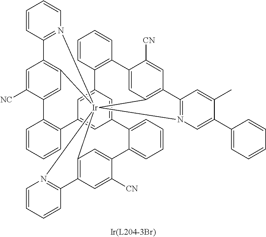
C1=CC2=C(C=C1)C1=CC3=C(C=C1[CN])C1=N(C=C(C4=CC=CC=C4)C(C)=C1)[Ir]3145C3=C(C=C([CN])C(=C3)C3=CC=CC=C3C3=CC2=CC(=C3)C2=C(C=CC=C2)C2=CC1=C(C=C2[NC])C1=N4C=CC=C1)C1=N5C=CC=C1
